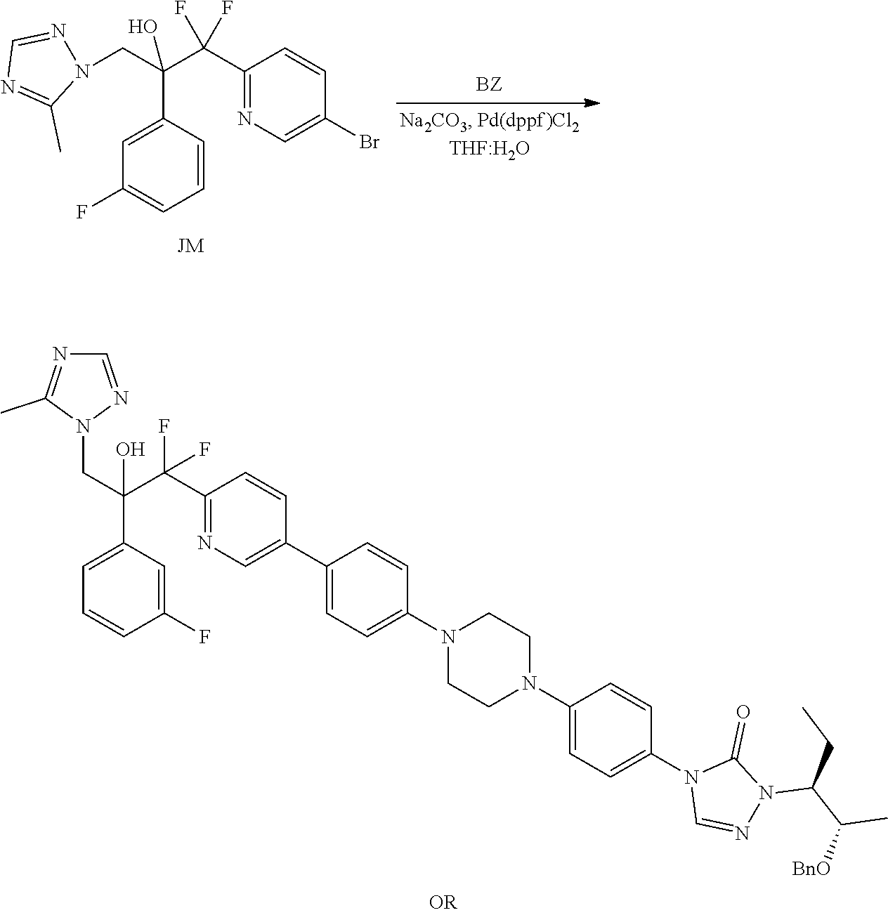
C1=NN(CC(C(F)(C2=NC=C(C3=CC=C(N4CCN(C5=CC=C(N6C=NN(C(C([BnO])C)CC)C6=O)C=C5)CC4)C=C3)C=C2)F)(O)C2=CC=CC(F)=C2)C(C)=N1.N1(CC(C(C2=NC=C(Br)C=C2)(F)F)(C2=CC(F)=CC=C2)O)N=CN=C1C
